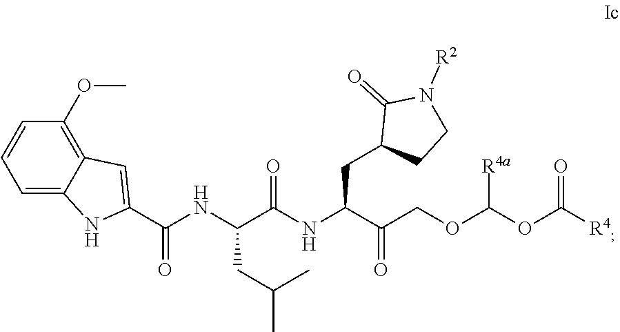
C1=C2C(=C(OC)C=C1)C=C(C(NC(C(NC(C(COC([R4a])OC([R4])=O)=O)CC1CCN([R2])C1=O)=O)CC(C)C)=O)N2
